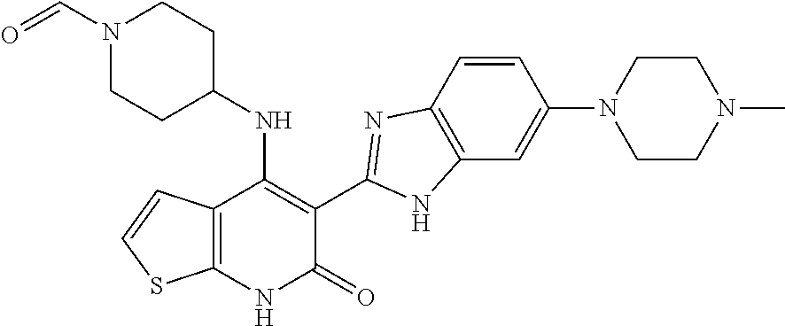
C1=CC2=C(C=C1N1CCN(C)CC1)NC(C1=C(NC3CCN(C=O)CC3)C3=C(NC1=O)SC=C3)=N2
